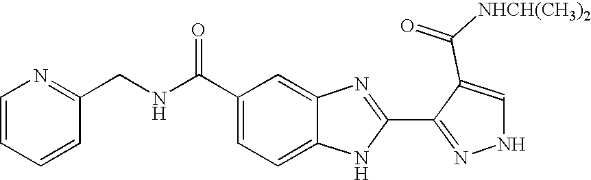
C1=C2C(=CC(C(NCC3=NC=CC=C3)=O)=C1)N=C(C1=NNC=C1C([NHCH(CH3)2])=O)N2
